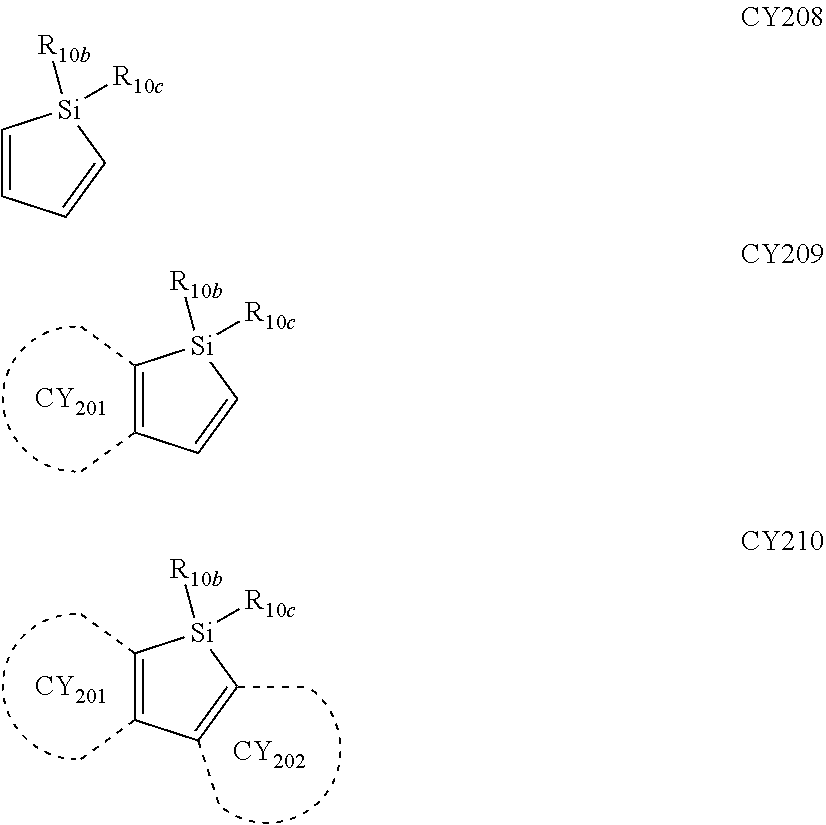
C1(C)=C(C)C=C[Si]1([R10c])[R10b].[CY201].C1(C)=C(C)C(C)=C(C)[Si]1([R10c])[R10b].[CY201].[CY202].C1=CC=C[Si]1([R10c])[R10b]
